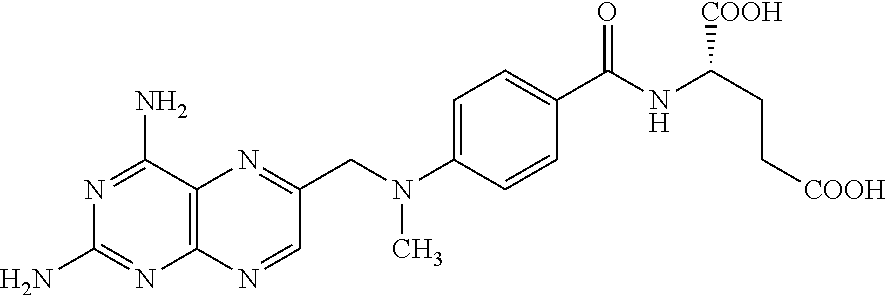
N1=C(N)C2=C(N=C1N)N=CC(CN(C1=CC=C(C(NC(CC[COOH])[COOH])=O)C=C1)C)=N2
